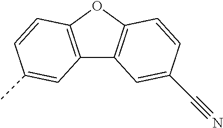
C12=C(OC3=C1C=C(C#N)C=C3)C=CC(C)=C2
